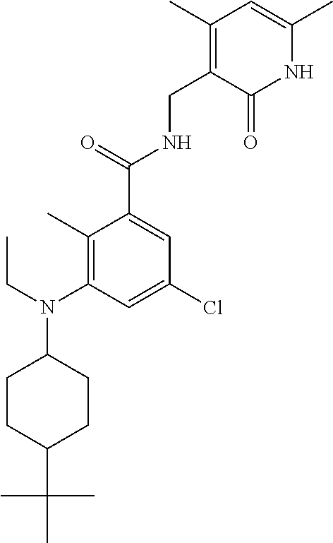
C1(C)=C(N(CC)C2CCC(C(C)(C)C)CC2)C=C(Cl)C=C1C(=O)NCC1=C(C)C=C(C)NC1=O
